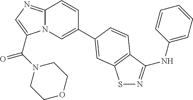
N12C(=NC=C1C(N1CCOCC1)=O)C=CC(C1=CC3=C(C(NC4=CC=CC=C4)=NS3)C=C1)=C2
